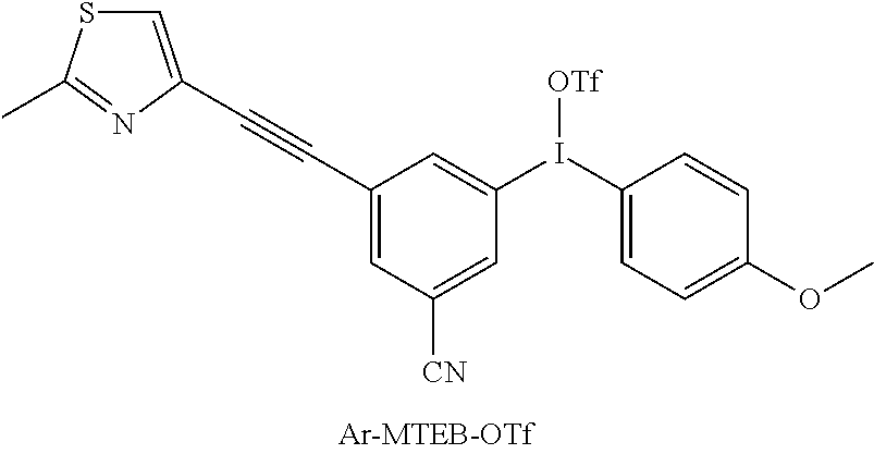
C1=C(C#CC2=CC([CN])=CC(I(C3=CC=C(OC)C=C3)[OTf])=C2)N=C(C)S1
